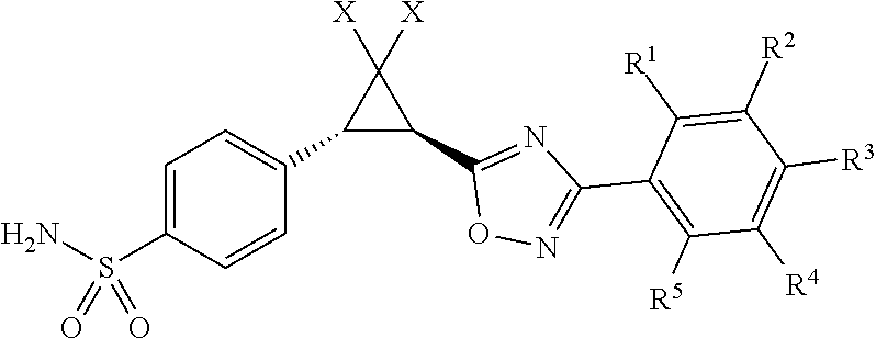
C1=C(S(N)(=O)=O)C=CC(C2C(C3=NC(C4=C([R5])C([R4])=C([R3])C([R2])=C4[R1])=NO3)C2([X])[X])=C1
